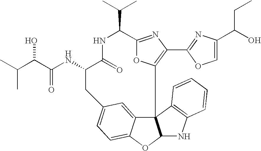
N(C1C(=O)NC(C(C)C)C2=NC(C3=NC(C(CC)O)=CO3)=C(O2)C23C4=CC(=CC=C4OC2NC2=C3C=CC=C2)C1)C(=O)C(O)C(C)C
